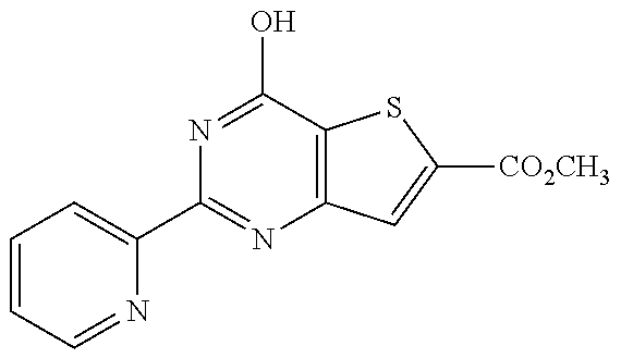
C1=CC=NC(C2=NC3=C(C(O)=N2)SC([CO2CH3])=C3)=C1
